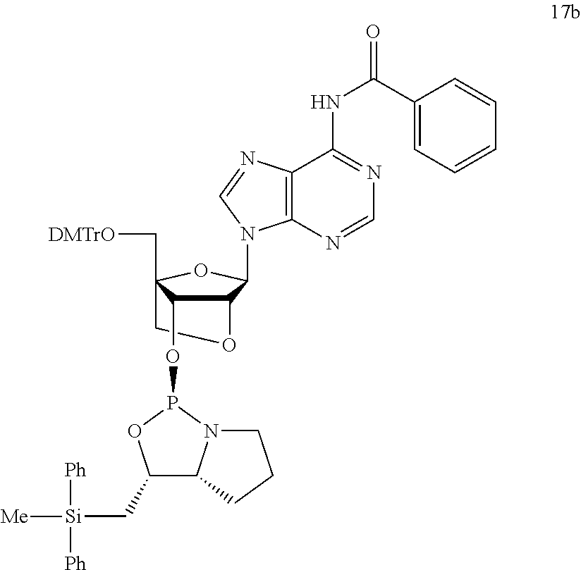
C1C2(C[DMTrO])C(OP3N4C(C(C[Si]([Ph])([Ph])[Me])O3)CCC4)C(C(N3C4=C(C(NC(C5=CC=CC=C5)=O)=NC=N4)N=C3)O2)O1
